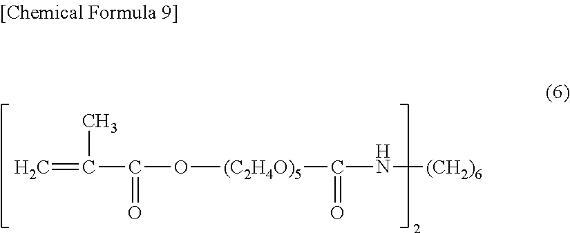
C=C(C(O[(C2H4O)5]C(N[(CH2)6])=O)=O)C
